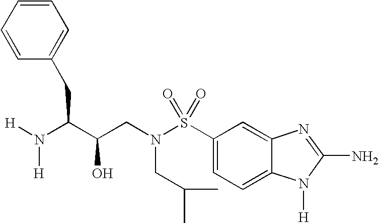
C1=CC(CC(N([H])[H])C(O)CN(S(C2=CC=C3C(=C2)N=C(N)N3[H])(=O)=O)CC(C)C)=CC=C1
